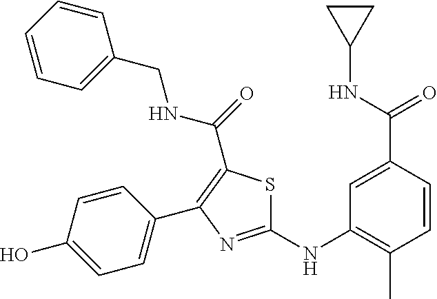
C1(NC2=C(C)C=CC(C(NC3CC3)=O)=C2)=NC(C2=CC=C(O)C=C2)=C(C(=O)NCC2=CC=CC=C2)S1
